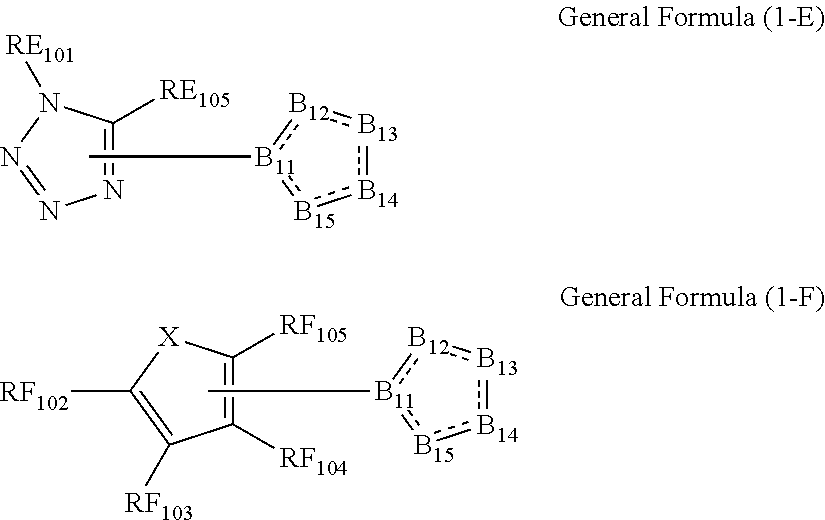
[X]1C([RF102])=C([RF103])C([RF104])=C1[RF105].C[B11]1:[B15]:[B14]:[B13]:[B12]:1.N1([RE101])N=NN=C1[RE105].C[B11]1:[B15]:[B14]:[B13]:[B12]:1
